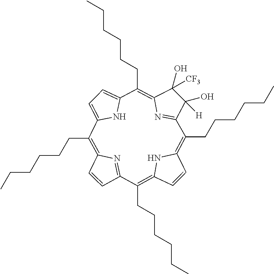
C1=CC2=NC1=C(CCCCCC)C1=CC=C(N1)C(CCCCCC)=C1C([CF3])(O)C(O)([H])C(=N1)C(CCCCCC)=C1C=CC(=C2CCCCCC)N1
